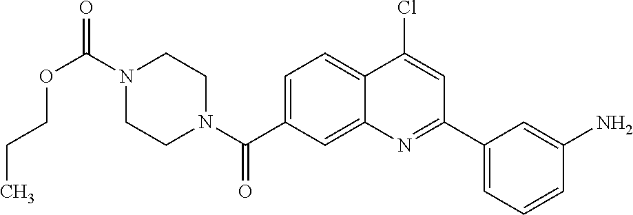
N1(C(OCCC)=O)CCN(C(=O)C2=CC=C3C(=C2)N=C(C2=CC=CC(N)=C2)C=C3Cl)CC1
